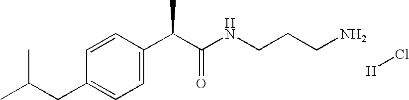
C1=CC(C(C(NCCCN)=O)C)=CC=C1CC(C)C.[H]Cl
